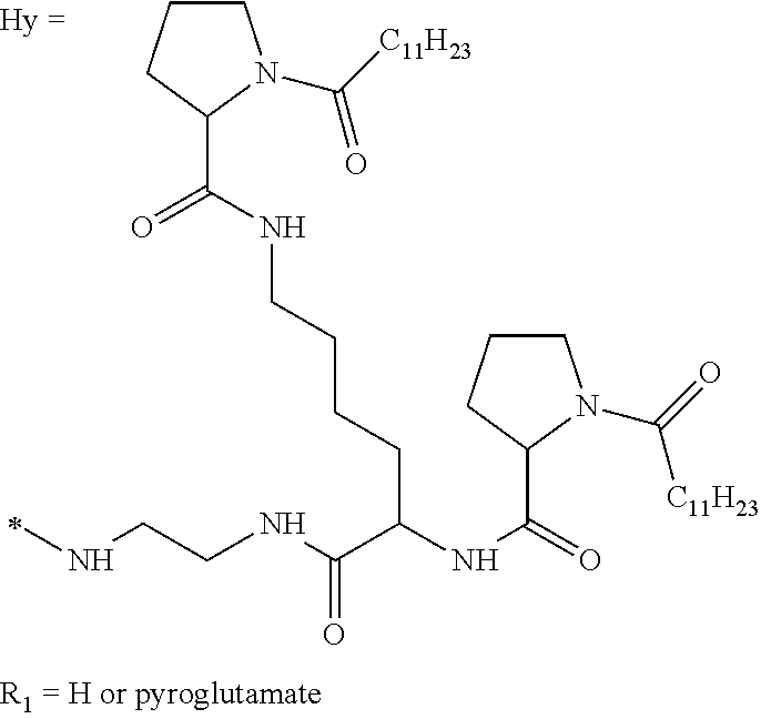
C1CCC(C(NCCCCC(NC(=O)C2N(C(=O)[C11H23])CCC2)C(NCCNC)=O)=O)N1C([C11H23])=O
